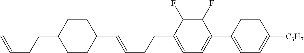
C1CC(CCC=C)CCC1C=CCCC1=CC=C(C2=CC=C([C3H7])C=C2)C(F)=C1F
